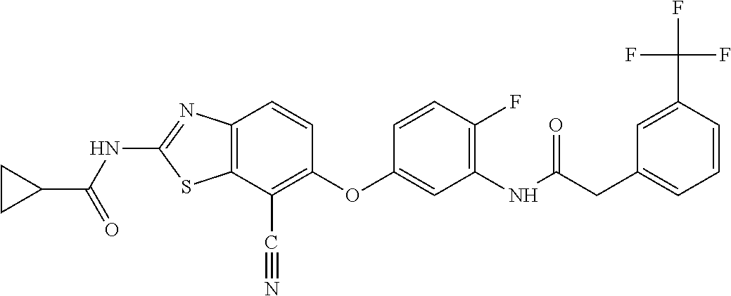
C12=C(C(C#N)=C(OC3=CC(NC(CC4=CC=CC(C(F)(F)F)=C4)=O)=C(F)C=C3)C=C1)SC(NC(C1CC1)=O)=N2
